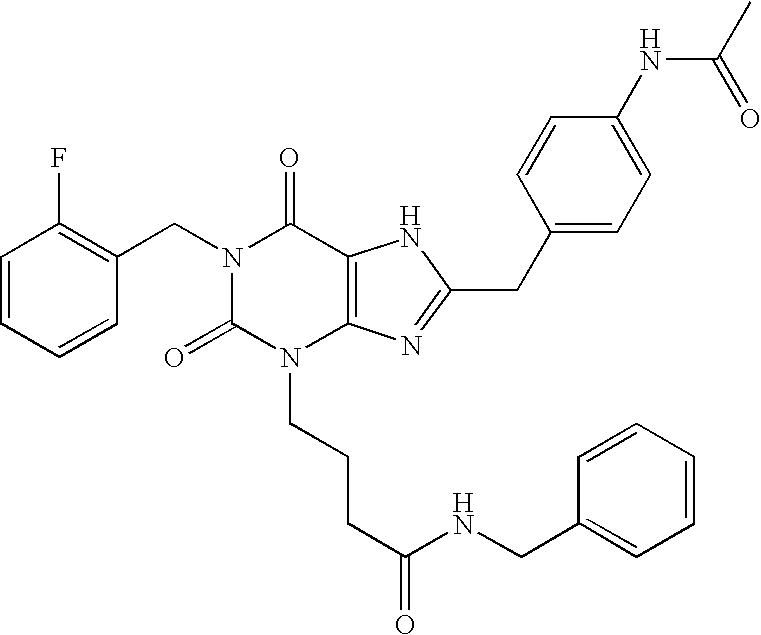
C1=CC=CC(CN2C(=O)N(CCCC(NCC3=CC=CC=C3)=O)C3=C(C2=O)NC(CC2=CC=C(NC(=O)C)C=C2)=N3)=C1F
